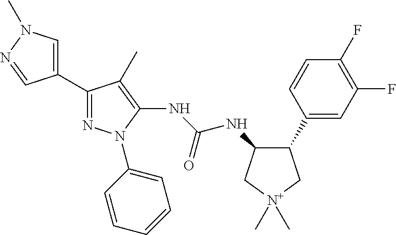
C1(C2=NN(C3=CC=CC=C3)C(NC(NC3C(C4=CC(F)=C(F)C=C4)C[N+](C)(C)C3)=O)=C2C)=CN(C)N=C1
